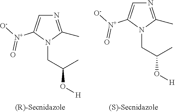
N1=C(C)N(CC(C)O[H])C([N+]([O-])=O)=C1.N1=C(C)N(CC(C)O[H])C([N+]([O-])=O)=C1
